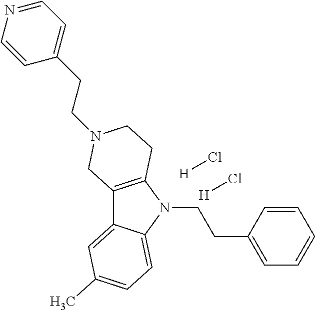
C12=C(N(CCC3=CC=CC=C3)C3=CC=C(C)C=C13)CCN(CCC1=CC=NC=C1)C2.[H]Cl.[H]Cl
